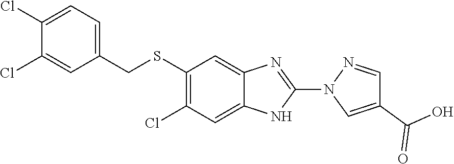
C1(Cl)=CC=C(CSC2=C(Cl)C=C3NC(N4N=CC(C(O)=O)=C4)=NC3=C2)C=C1Cl
